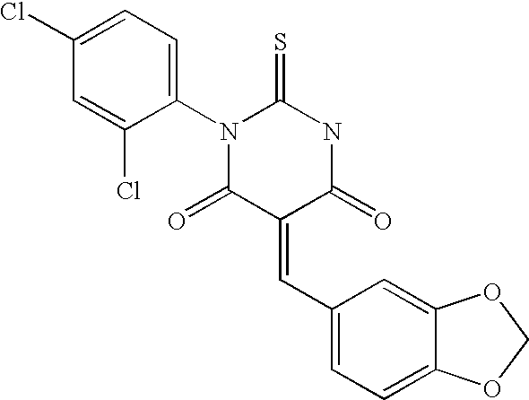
S=C1NC(=O)C(=CC2=CC=C3C(=C2)OCO3)C(=O)N1C1=CC=C(Cl)C=C1Cl
